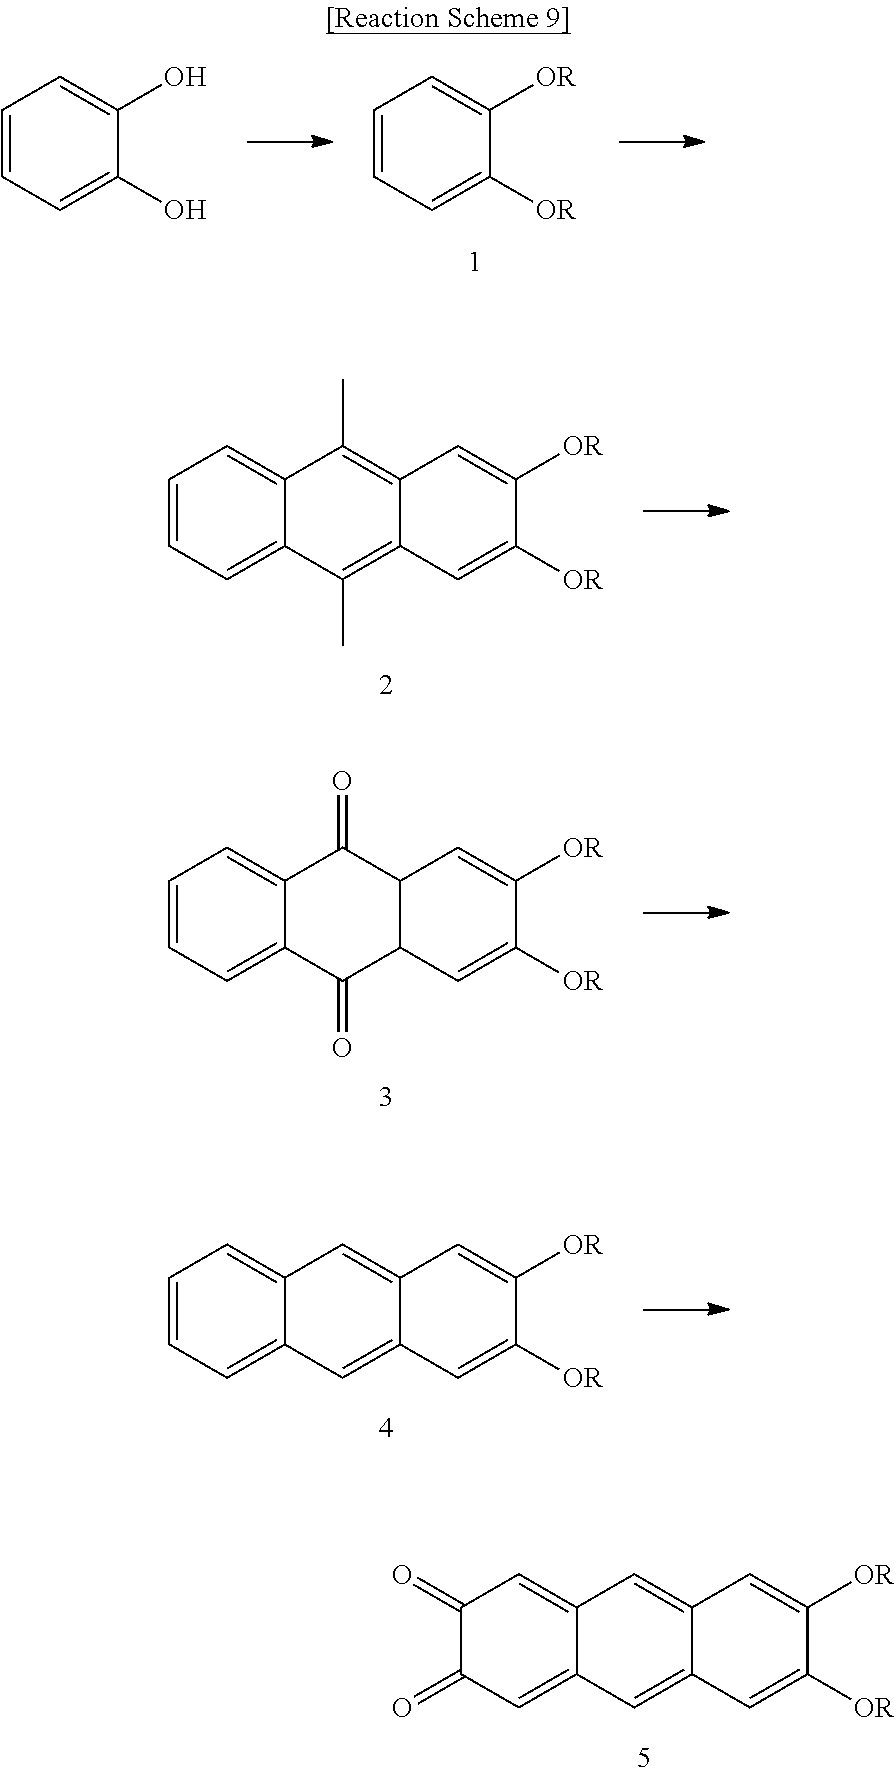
C1=CC=C(O)C(O)=C1.C1=CC=C([OR])C([OR])=C1.C1=CC=C2C(=C1)C(C)=C1C(=C2C)C=C([OR])C([OR])=C1.C1=CC=C2C(=C1)C(=O)C1C(C2=O)C=C([OR])C([OR])=C1.C1=CC=C2C(=C1)C=C1C(=C2)C=C([OR])C([OR])=C1.C1(=O)C(=O)C=C2C(=C1)C=C1C(=C2)C=C([OR])C([OR])=C1
